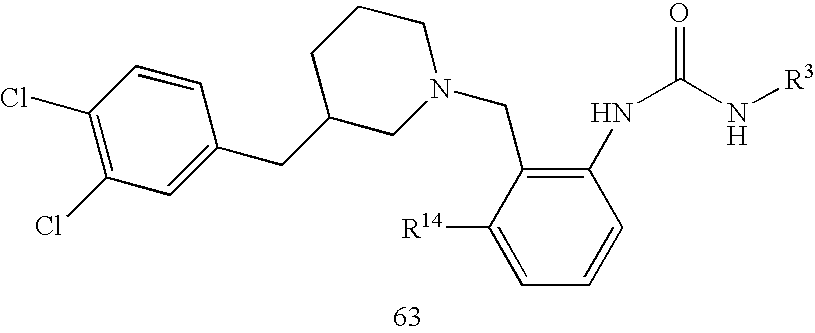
C1(CC2=CC(Cl)=C(Cl)C=C2)CN(CC2=C(NC(N[R3])=O)C=CC=C2[R14])CCC1
